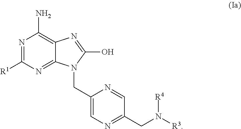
C1=NC(CN2C3=NC([R1])=NC(N)=C3N=C2O)=CN=C1CN([R4])[R3]
